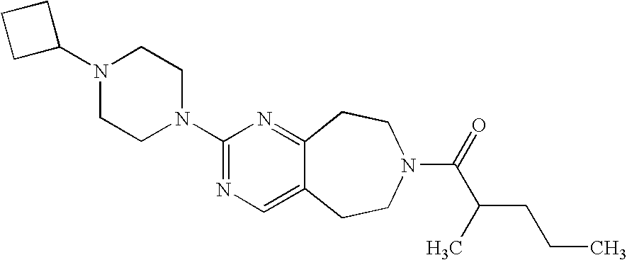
C1C(N2CCN(C3=NC=C4C(=N3)CCN(C(=O)C(C)CCC)CC4)CC2)CC1
